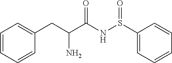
S(NC(C(CC1=CC=CC=C1)N)=O)(=O)C1=CC=CC=C1
